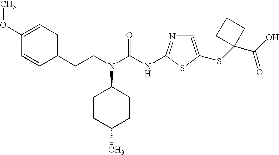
C(N(C(NC1=NC=C(SC2(C(O)=O)CCC2)S1)=O)C1CCC(C)CC1)CC1=CC=C(OC)C=C1
